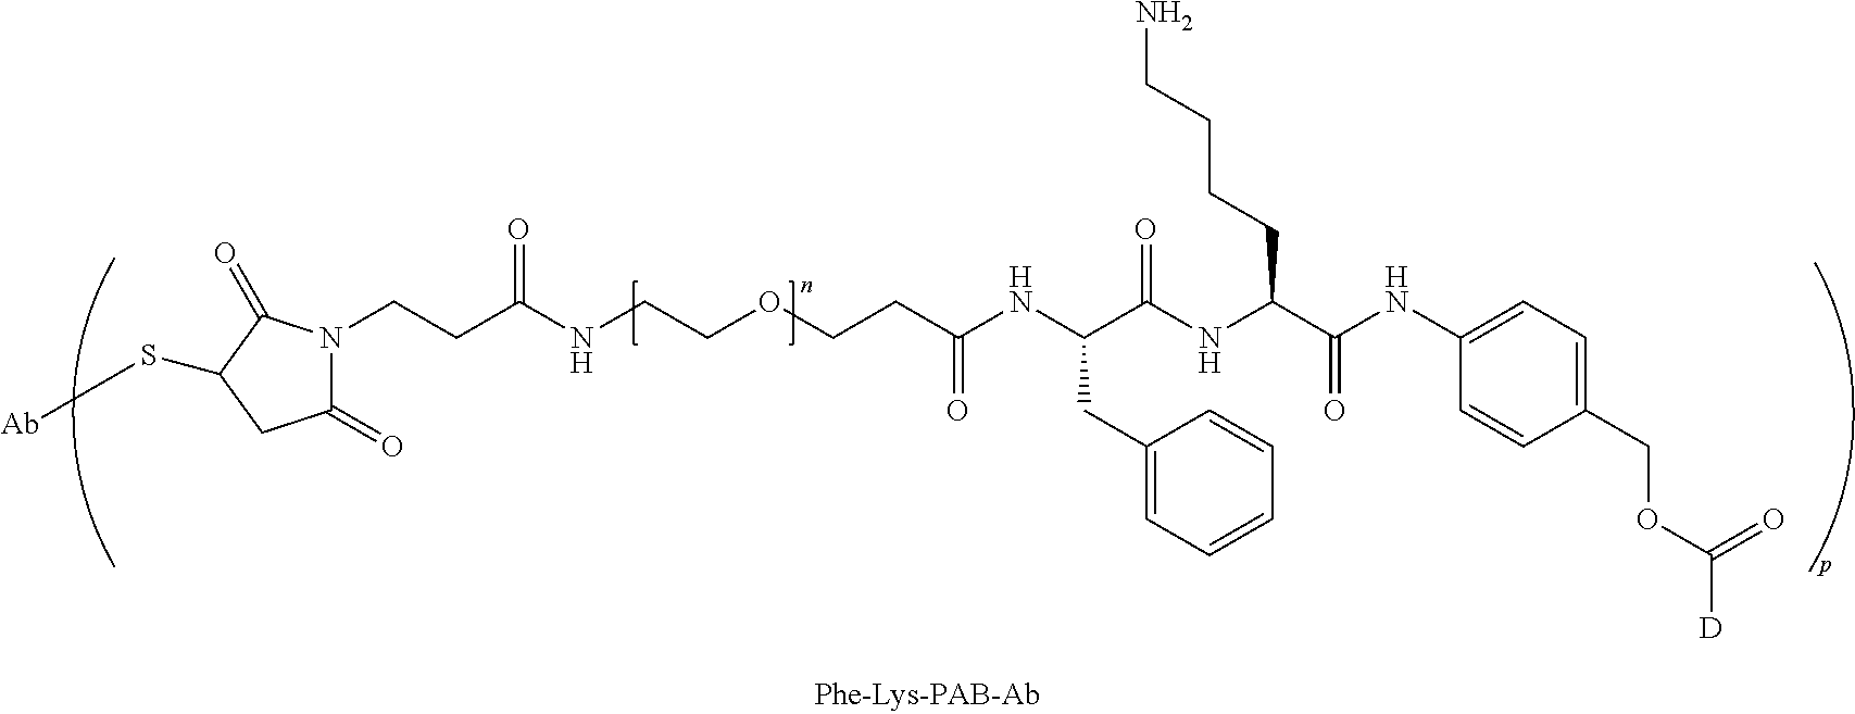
C1(=O)N(CCC(NCCOCCC(NC(C(NC(C(NC2=CC=C(COC([D])=O)C=C2)=O)CCCCN)=O)CC2=CC=CC=C2)=O)=O)C(=O)C(S[Ab])C1
